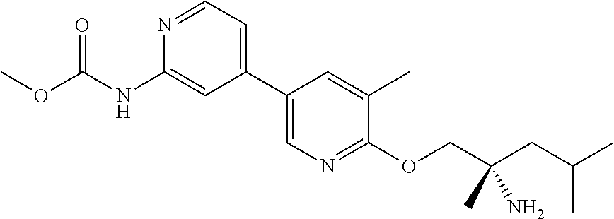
C1(C2=CC=NC(NC(OC)=O)=C2)=CN=C(OCC(CC(C)C)(C)N)C(C)=C1
